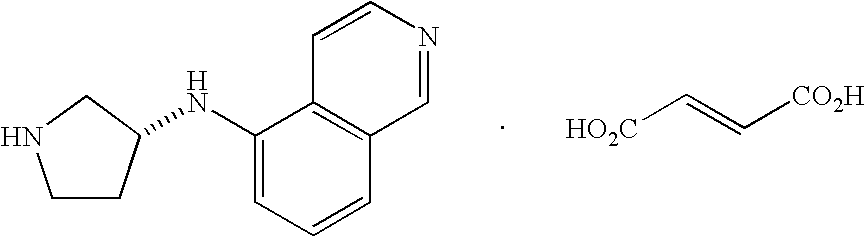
C1CC(NC2=CC=CC3=C2C=CN=C3)CN1.[HO2C]C=C[CO2H]
